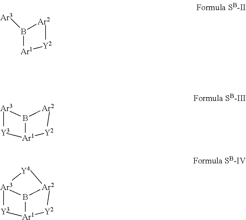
B1([Ar3])[Ar1][Y2][Ar2]1.[Ar2]1[Y2][Ar1]2B1[Ar3][Y3]2.[Ar2]12[Y2][Ar1]3B1[Ar3]([Y3]3)[Y4]2
